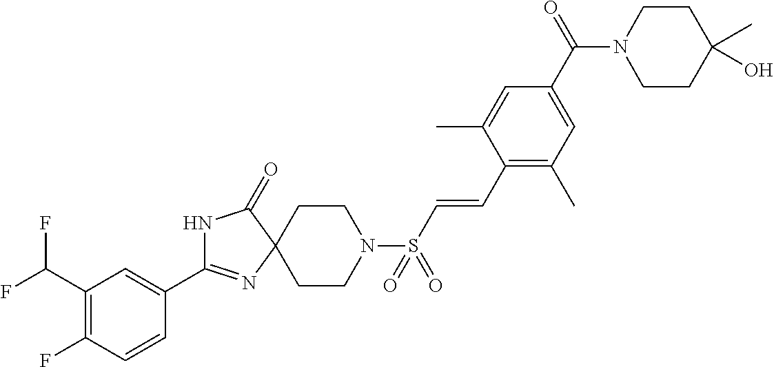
N1C(C2=CC(C(F)F)=C(F)C=C2)=NC2(C1=O)CCN(S(C=CC1=C(C)C=C(C(N3CCC(C)(O)CC3)=O)C=C1C)(=O)=O)CC2
